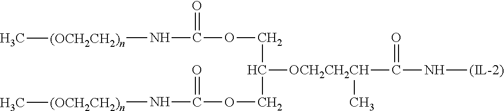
O(CC([OCH2CH2CH](C(N[(IL-2)])=O)C)COC(N[(OCH2CH2)n]C)=O)C(N[(OCH2CH2)n]C)=O
